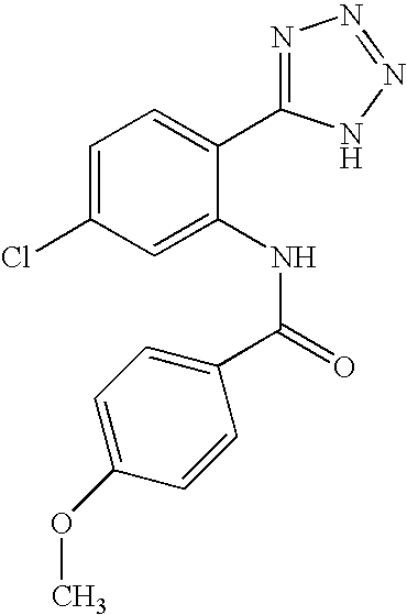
C1=C(Cl)C=C(NC(=O)C2=CC=C(OC)C=C2)C(C2=NN=NN2)=C1
